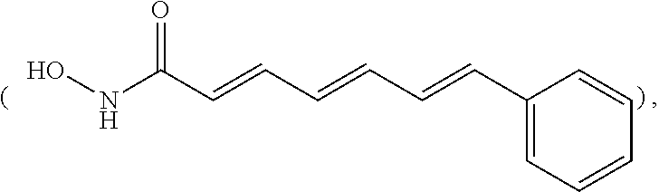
ONC(C=CC=CC=CC1=CC=CC=C1)=O
